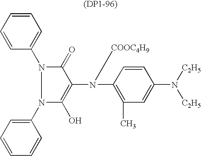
N1(C2=CC=CC=C2)C(O)=C(N(C2=C(C)C=C(N([C2H5])[C2H5])C=C2)[COOC4H9])C(=O)N1C1=CC=CC=C1
